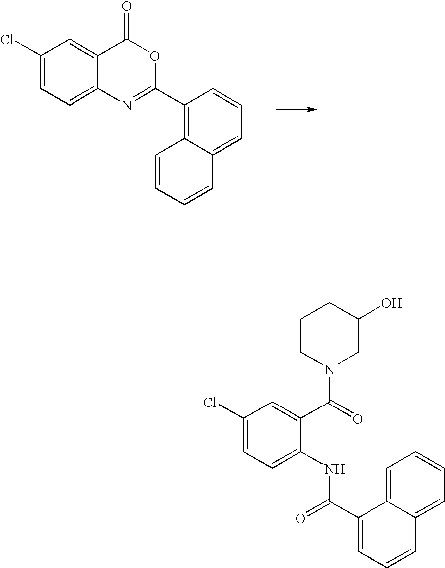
C1(Cl)=CC=C2C(=C1)C(=O)OC(C1=C3C(=CC=C1)C=CC=C3)=N2.C1(Cl)=CC=C(NC(C2=CC=CC3=CC=CC=C32)=O)C(C(=O)N2CC(O)CCC2)=C1
